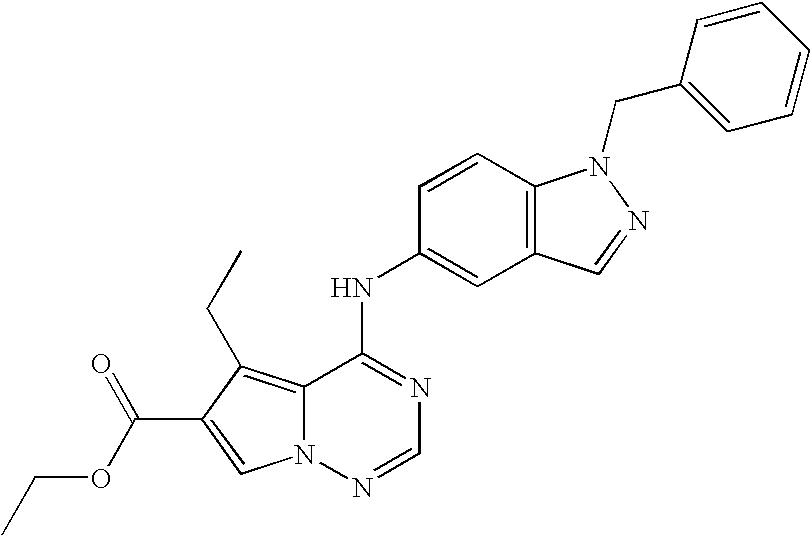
C12=C(CC)C(C(OCC)=O)=CN1N=CN=C2NC1=CC2=C(C=C1)N(CC1=CC=CC=C1)N=C2
